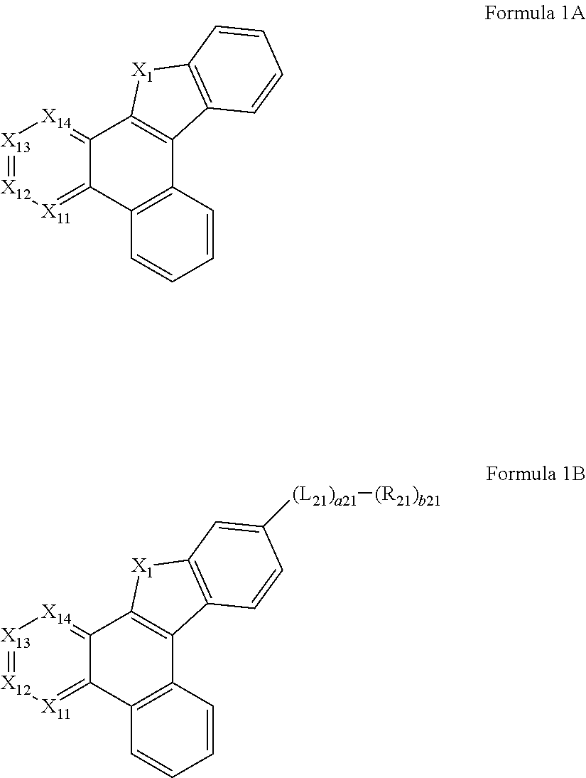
[X13]1=[X12][X11]=C2C(=[X14]1)C1=C(C3=C2C=CC=C3)C2=C([X1]1)C=CC=C2.[X13]1=[X12][X11]=C2C(=[X14]1)C1=C(C3=C2C=CC=C3)C2=C([X1]1)C=C([(L21)a21][(R21)b21])C=C2
